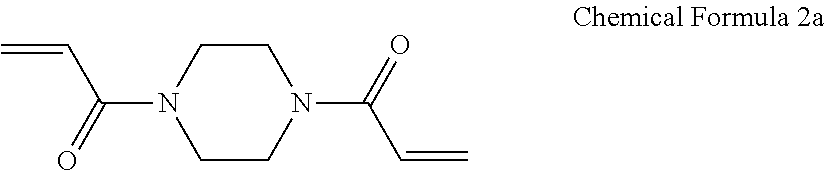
N1(C(C=C)=O)CCN(C(C=C)=O)CC1
